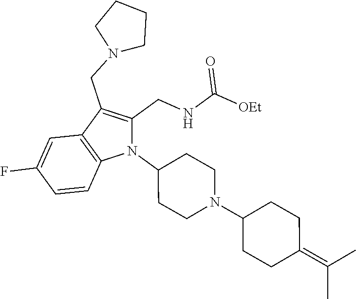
N1(C2CCN(C3CCC(=C(C)C)CC3)CC2)C(CNC([OEt])=O)=C(CN2CCCC2)C2=C1C=CC(F)=C2
